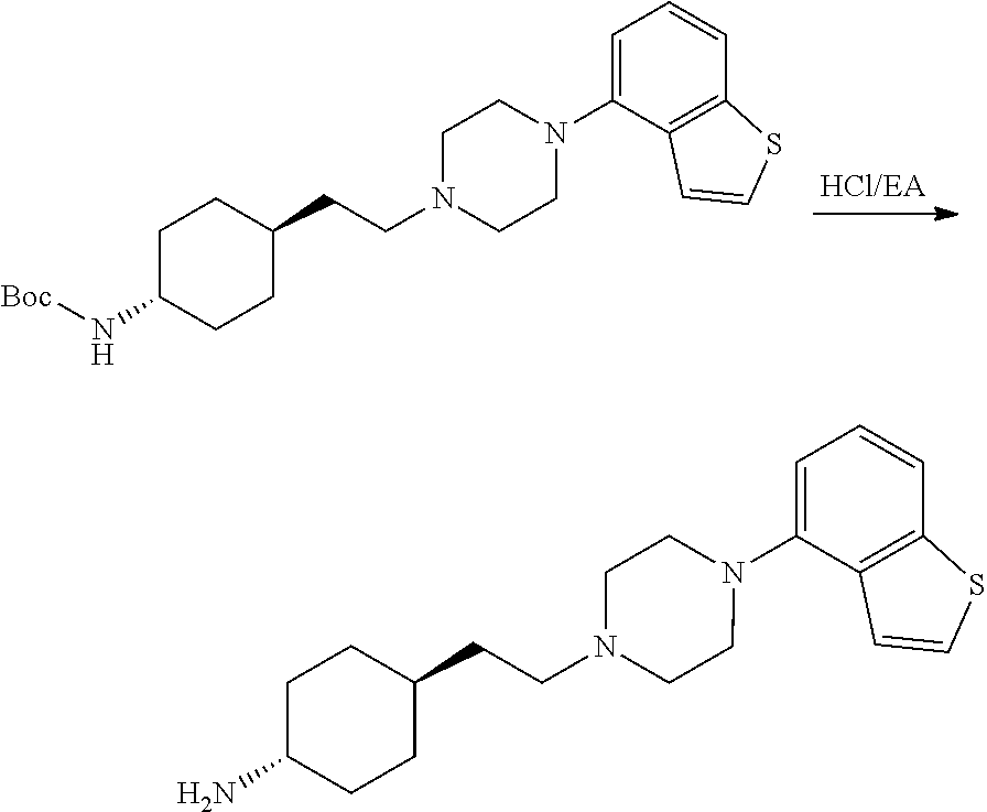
C1C(N[Boc])CCC(CCN2CCN(C3=CC=CC4=C3C=CS4)CC2)C1.C1C(N)CCC(CCN2CCN(C3=CC=CC4=C3C=CS4)CC2)C1
